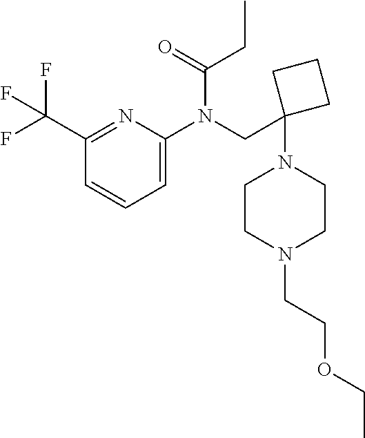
C1=C(N(C(CC)=O)CC2(N3CCN(CCOCC)CC3)CCC2)N=C(C(F)(F)F)C=C1
